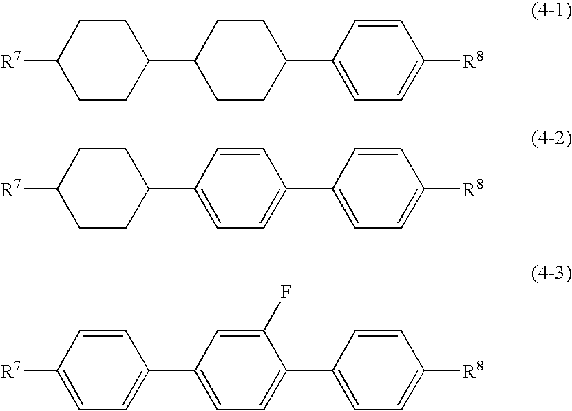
[R7]C1CCC(C2CCC(C3=CC=C([R8])C=C3)CC2)CC1.[R7]C1CCC(C2=CC=C(C3=CC=C([R8])C=C3)C=C2)CC1.[R7]C1=CC=C(C2=CC=C(C3=CC=C([R8])C=C3)C(F)=C2)C=C1
